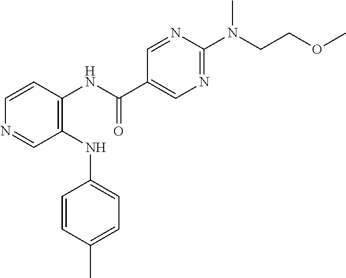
C1(NC2=CC=C(C)C=C2)=C(NC(C2=CN=C(N(CCOC)C)N=C2)=O)C=CN=C1
